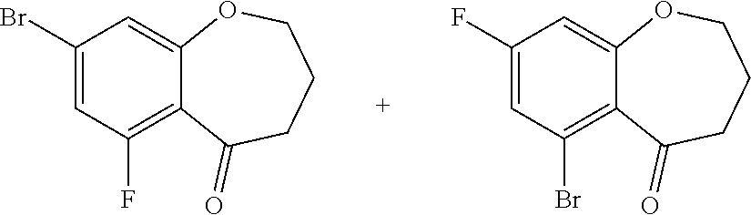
C1(Br)=CC(F)=C2C(=C1)OCCCC2=O.C1(F)=CC(Br)=C2C(=C1)OCCCC2=O
